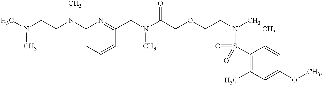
C1(CN(C(COCCN(C)S(=O)(C2=C(C)C=C(OC)C=C2C)=O)=O)C)=NC(N(CCN(C)C)C)=CC=C1
